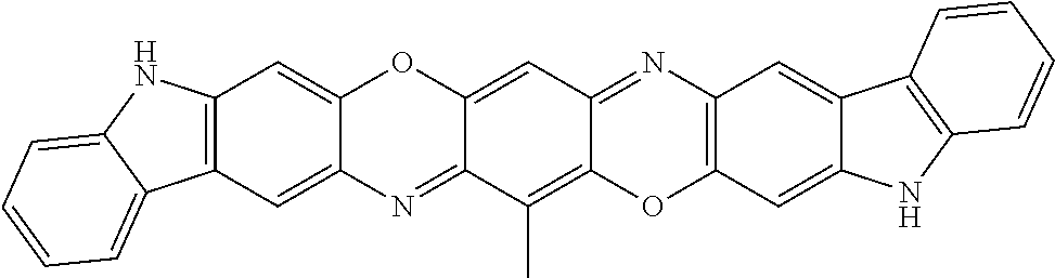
C1(C)=C2C(=NC3=C(O2)C=C2C(=C3)C3=C(N2)C=CC=C3)C=C2C1=NC1=CC3=C(C=C1O2)NC1=CC=CC=C31
